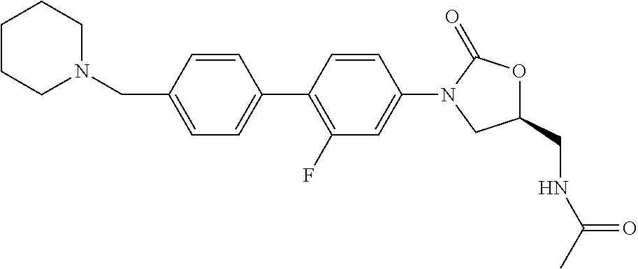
C1=C(C2=C(F)C=C(N3CC(CNC(C)=O)OC3=O)C=C2)C=CC(CN2CCCCC2)=C1
